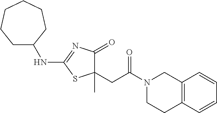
C1(CC(=O)N2CCC3=C(C2)C=CC=C3)(C)C(=O)N=C(NC2CCCCCC2)S1
